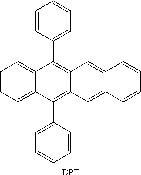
C1=CC=C2C(=C1)C(C1=CC=CC=C1)=C1C(=C2C2=CC=CC=C2)C=C2C(=C1)C=CC=C2.[DPT]
